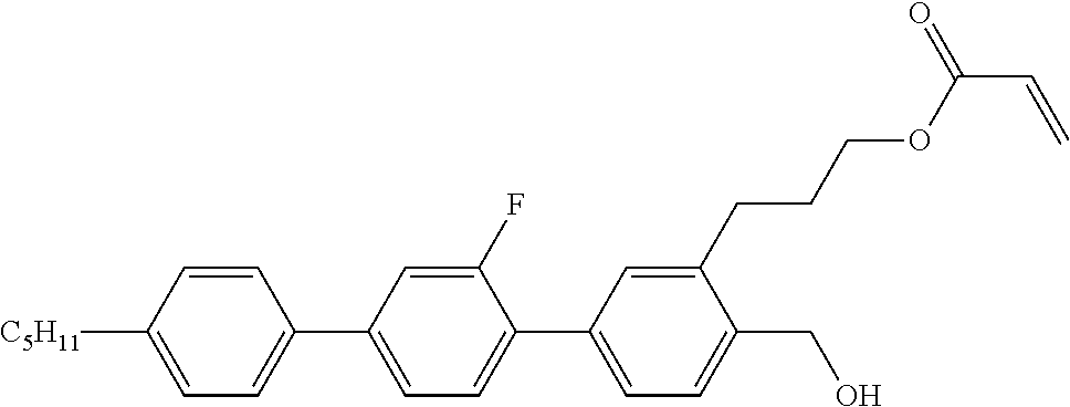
C1=CC([C5H11])=CC=C1C1=CC=C(C2=CC=C(CO)C(CCCOC(=O)C=C)=C2)C(F)=C1
